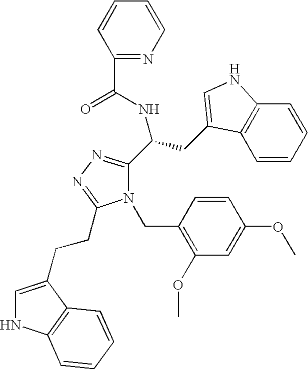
N1(CC2=C(OC)C=C(OC)C=C2)C(C(CC2=CNC3=C2C=CC=C3)NC(C2=NC=CC=C2)=O)=NN=C1CCC1=CNC2=C1C=CC=C2
